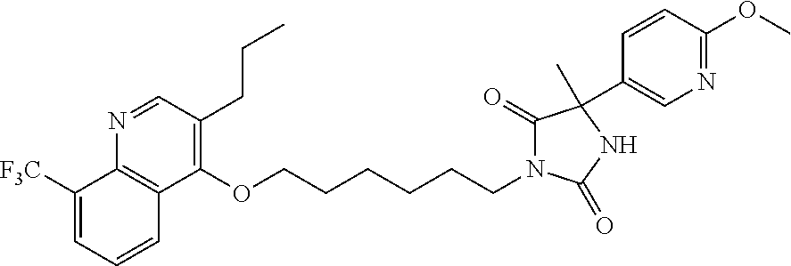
C1([F3C])=CC=CC2=C1N=CC(CCC)=C2OCCCCCCN1C(=O)C(C2=CN=C(OC)C=C2)(C)NC1=O
